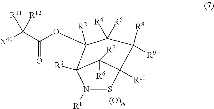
C(=O)(C([X40])([R12])[R11])OC1([R2])C2([R3])N([R1])SC([R10])(C2([R6])[R7])C([R9])([R8])C1([R5])[R4]
